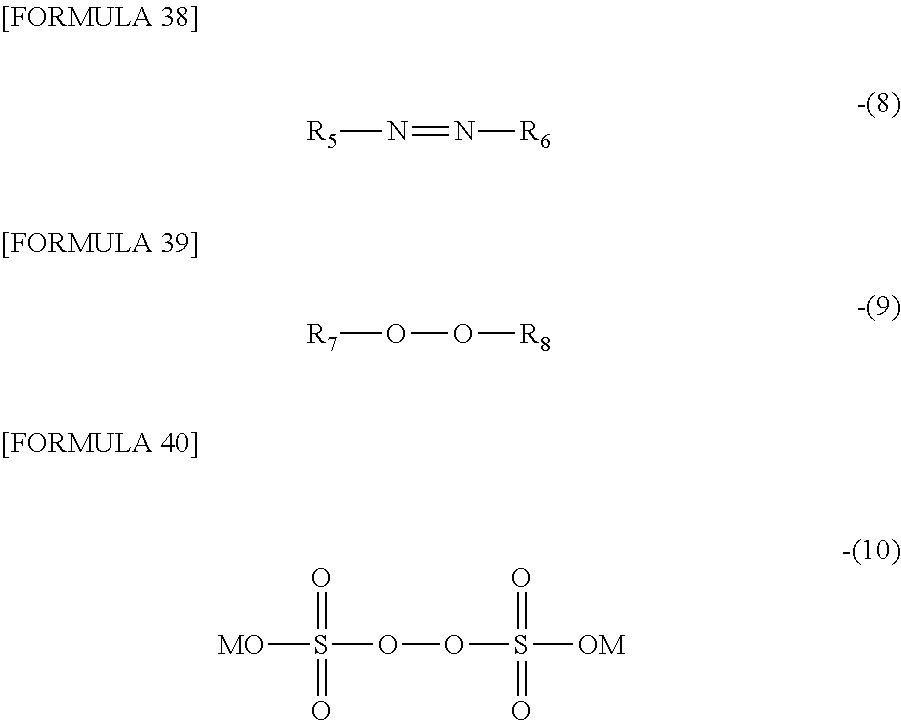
[R5]N=N[R6].[R7]OO[R8].[MO]S(OOS([OM])(=O)=O)(=O)=O
